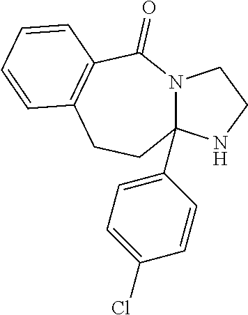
N12CCNC1(C1=CC=C(Cl)C=C1)CCC1=C(C2=O)C=CC=C1
